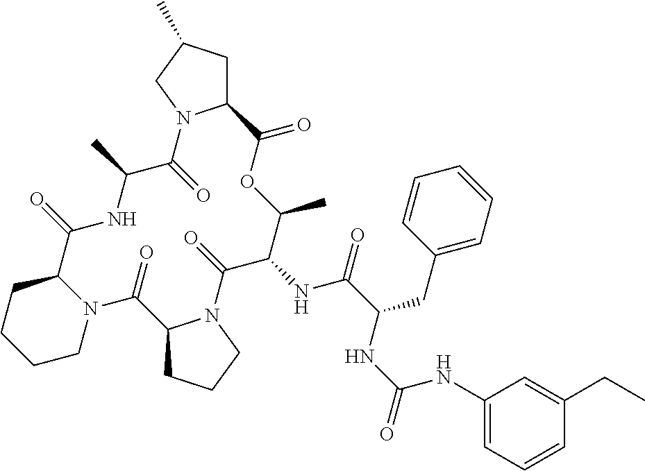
C1N2C(CCC1)C(=O)NC(C)C(=O)N1C(CC(C)C1)C(=O)OC(C)C(NC(=O)C(CC1=CC=CC=C1)NC(NC1=CC=CC(CC)=C1)=O)C(=O)N1C(C2=O)CCC1
